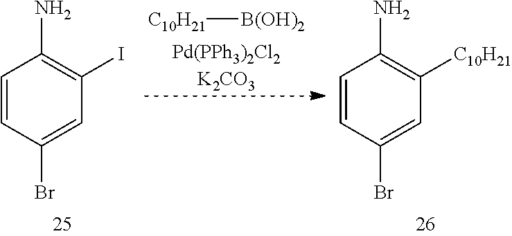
[Pd(PPh3)2Cl2K2CO3].[C10H21][B(OH)2].C1=CC(Br)=CC(I)=C1N.C1=CC(Br)=CC([C10H21])=C1N
